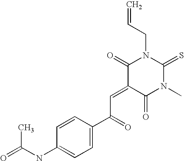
C(C)(NC1=CC=C(C(=O)C=C2C(=O)N(C)C(=S)N(CC=C)C2=O)C=C1)=O
